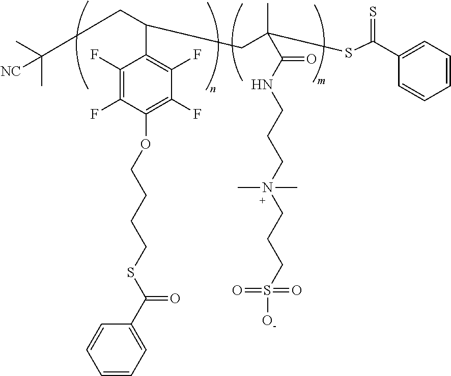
C(C1=C(F)C(F)=C(OCCCCSC(=O)C2=CC=CC=C2)C(F)=C1F)(CC(C)(C)[NC])CC(C)(SC(=S)C1=CC=CC=C1)C(=O)NCCCN(CCCS([O-])(=O)=O)(C)C
